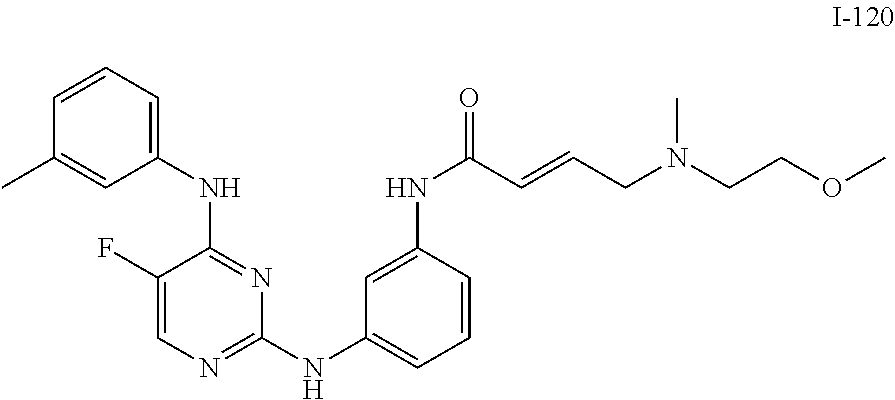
C1(F)=CN=C(NC2=CC=CC(NC(C=CCN(C)CCOC)=O)=C2)N=C1NC1=CC=CC(C)=C1
